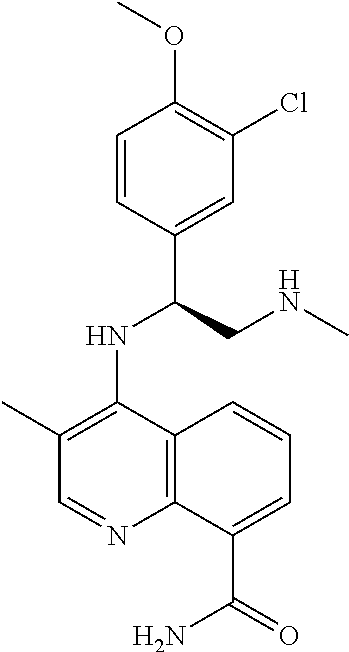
C1=CC(C(CNC)NC2=C(C)C=NC3=C2C=CC=C3C(=O)N)=CC(Cl)=C1OC
